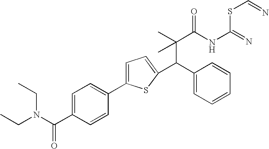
C(C(C)(C(NC(SC=N)=N)=O)C)(C1=CC=CC=C1)C1=CC=C(C2=CC=C(C(=O)N(CC)CC)C=C2)S1
